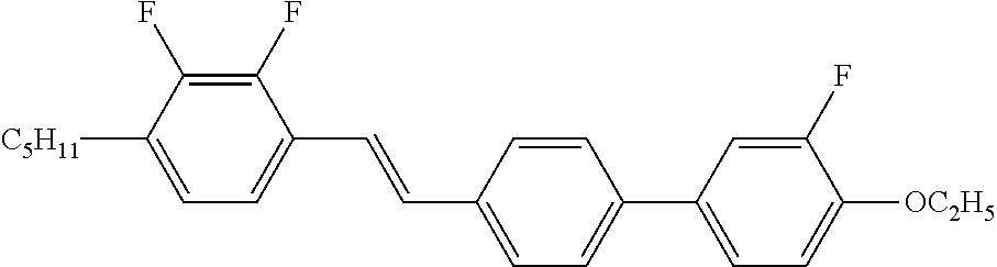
C1(F)=C(F)C([C5H11])=CC=C1C=CC1=CC=C(C2=CC=C([OC2H5])C(F)=C2)C=C1
